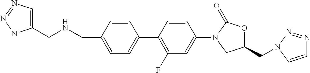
C(C1=CC=C(C2=C(F)C=C(N3C(=O)OC(CN4N=NC=C4)C3)C=C2)C=C1)NCC1=CN=NN1
